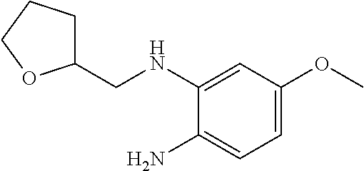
C1(CNC2=CC(OC)=CC=C2N)CCCO1
